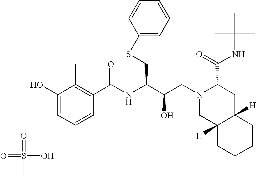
S(=O)(O)(=O)C.C1(O)=CC=CC(C(NC(C(CN2CC3([H])C([H])(CC2C(=O)NC(C)(C)C)CCCC3)O)CSC2=CC=CC=C2)=O)=C1C
